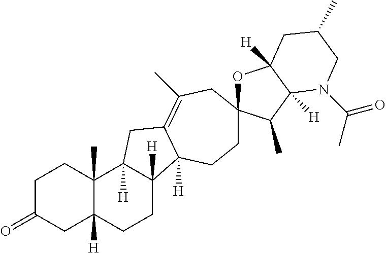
C1C(=O)CC2([H])C(C)(C1)C1([H])C([H])(CC2)C2([H])C(=C(C)CC3(OC4([H])C([H])(C3C)N(C(=O)C)CC(C)C4)CC2)C1
